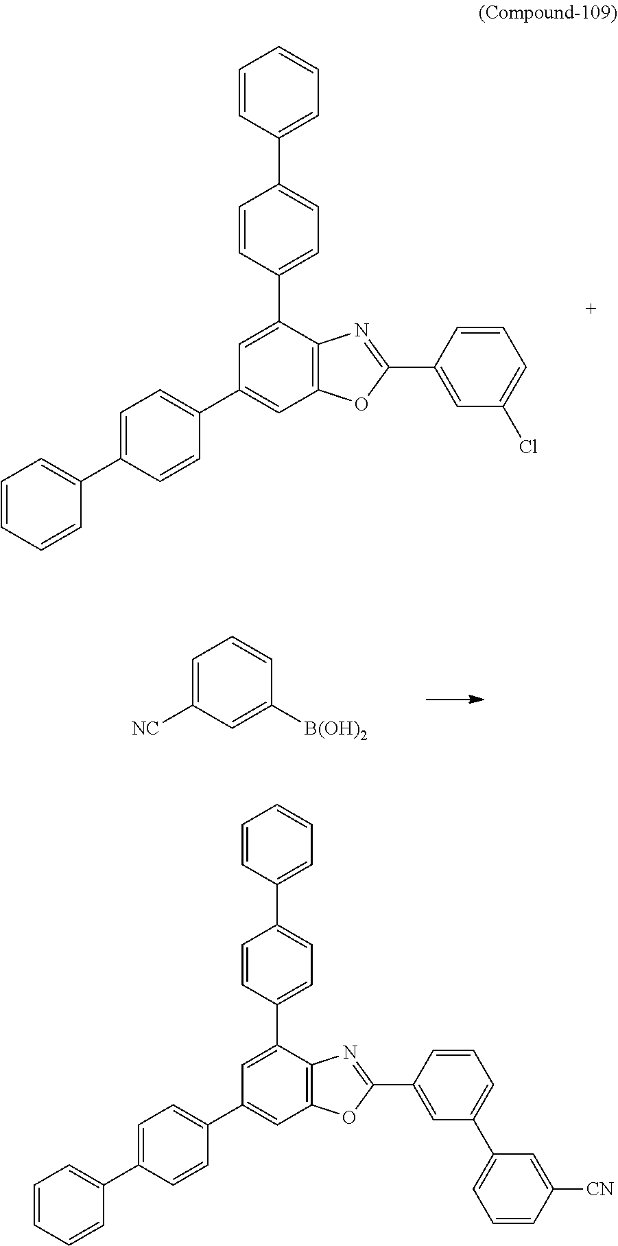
C1=C(C2=CC=C(C3=CC=CC=C3)C=C2)C2=C(C=C1C1=CC=C(C3=CC=CC=C3)C=C1)OC(C1=CC(Cl)=CC=C1)=N2.C1([B(OH)2])=CC([NC])=CC=C1.C1=C(C2=CC=C(C3=CC=CC=C3)C=C2)C2=C(C=C1C1=CC=C(C3=CC=CC=C3)C=C1)OC(C1=CC(C3=CC=CC([CN])=C3)=CC=C1)=N2
